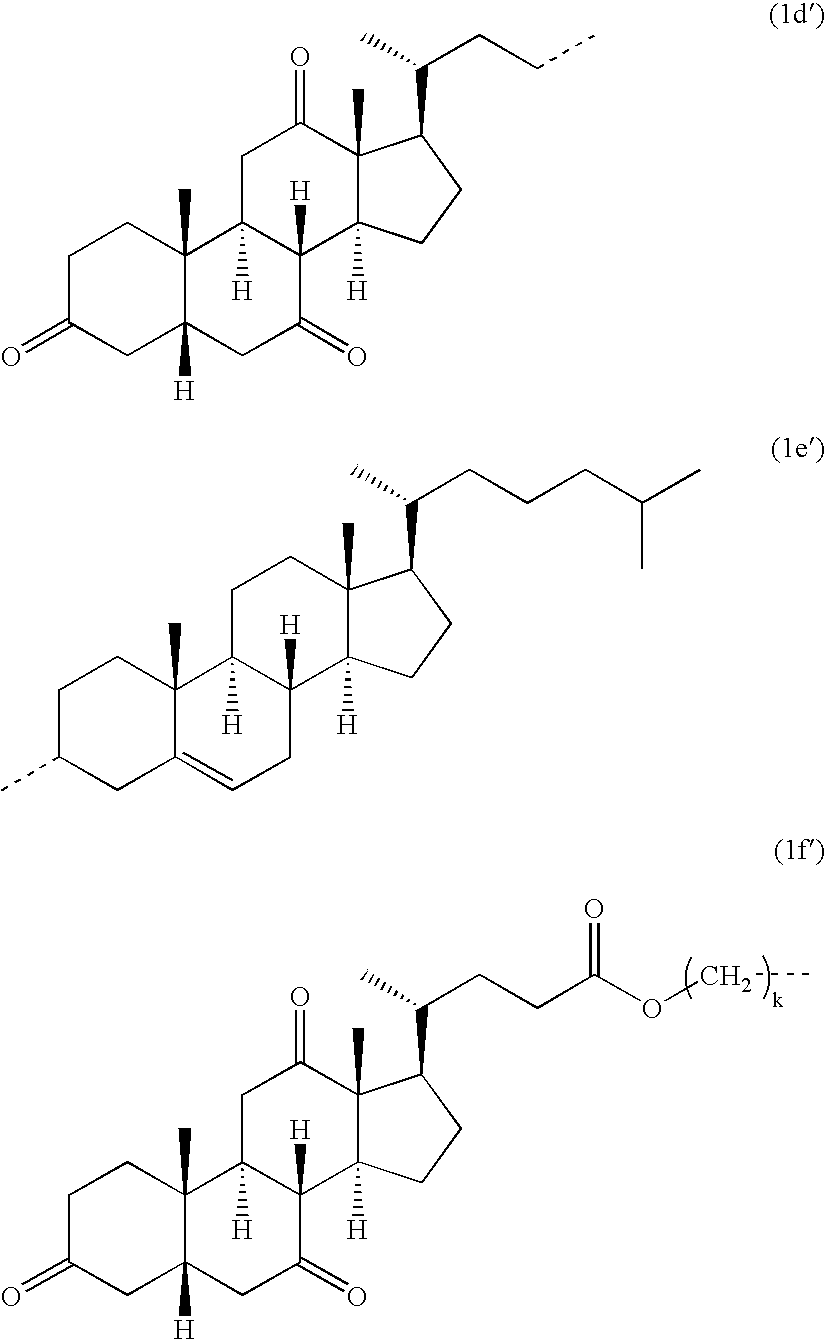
C1C(=O)CC2([H])C(C)(C1)C1([H])C([H])(C(=O)C2)C2([H])C(C)(C(=O)C1)C(C(CCC(OCC)=O)C)CC2.C1C(=O)CC2([H])C(C)(C1)C1([H])C([H])(C(=O)C2)C2([H])C(C)(C(=O)C1)C(C(CCC)C)CC2.C1C(C)CC2=CCC3([H])C([H])(C2(C)C1)CCC1(C)C3([H])CCC1C(CCCC(C)C)C
